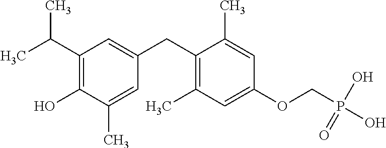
C1=C(CC2=C(C)C=C(OCP(=O)(O)O)C=C2C)C=C(C)C(O)=C1C(C)C
